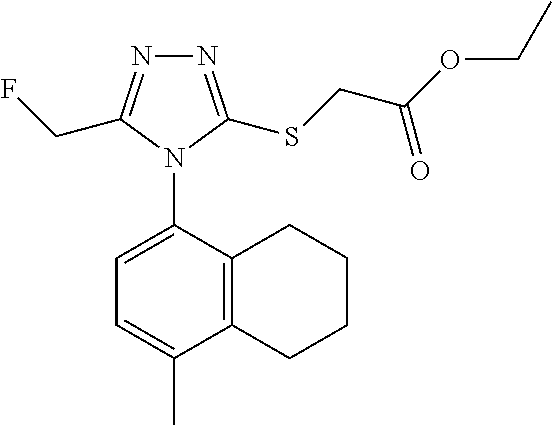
C12=C(C(N3C(CF)=NN=C3SCC(OCC)=O)=CC=C1C)CCCC2
